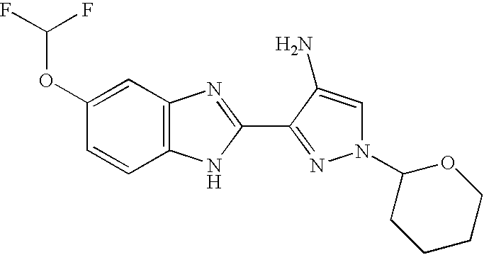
C1(OC(F)F)=CC2=C(C=C1)NC(C1=NN(C3CCCCO3)C=C1N)=N2
